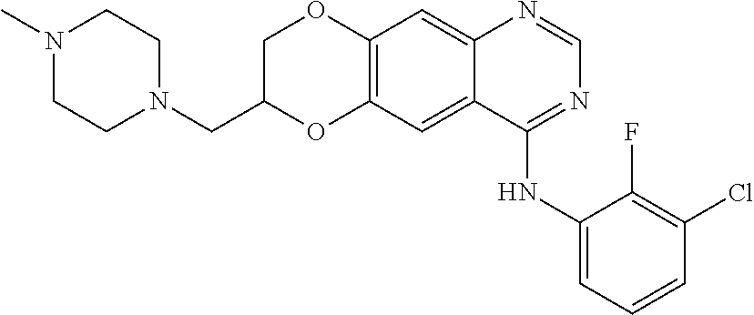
C12=C(OC(CN3CCN(C)CC3)CO1)C=C1C(=C2)N=CN=C1NC1=CC=CC(Cl)=C1F
